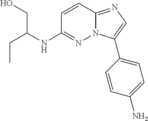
C(C)C(NC1=NN2C(=NC=C2C2=CC=C(N)C=C2)C=C1)CO
